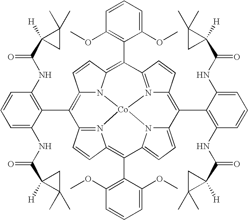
C12=C(C3=C(NC(C4([H])C(C)(C)C4)=O)C=CC=C3NC(C3([H])C(C)(C)C3)=O)C3=N4C(=C(C5=C(OC)C=CC=C5OC)C5=CC=C6N5[Co]45N1C(=C(C1=C(OC)C=CC=C1OC)C1=N5C(=C6C4=C(NC(C5([H])C(C)(C)C5)=O)C=CC=C4NC(C4([H])C(C)(C)C4)=O)C=C1)C=C2)C=C3
